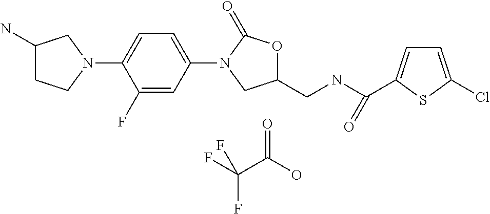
C1=C(N2C(=O)OC(CNC(=O)C3=CC=C(Cl)S3)C2)C=C(F)C(N2CCC(N)C2)=C1.FC(C(O)=O)(F)F
